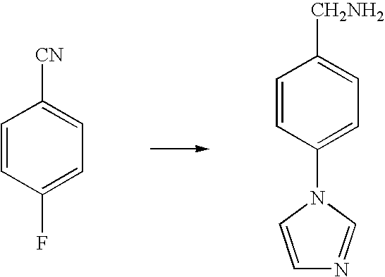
C1=CC(F)=CC=C1[CN].C1=CC(N2C=CN=C2)=CC=C1[CH2NH2]
